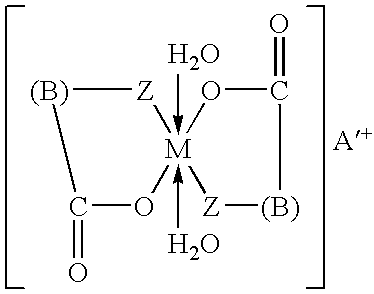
O->[M]12(-O)([Z][(B)]C(=O)O1)OC(=O)[(B)][Z]2
